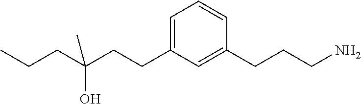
C1=C(CCC(CCC)(O)C)C=C(CCCN)C=C1
